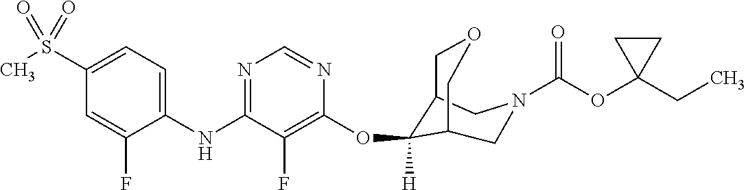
C1(NC2=NC=NC(OC3([H])C4COCC3CN(C(OC3(CC)CC3)=O)C4)=C2F)=CC=C(S(C)(=O)=O)C=C1F
